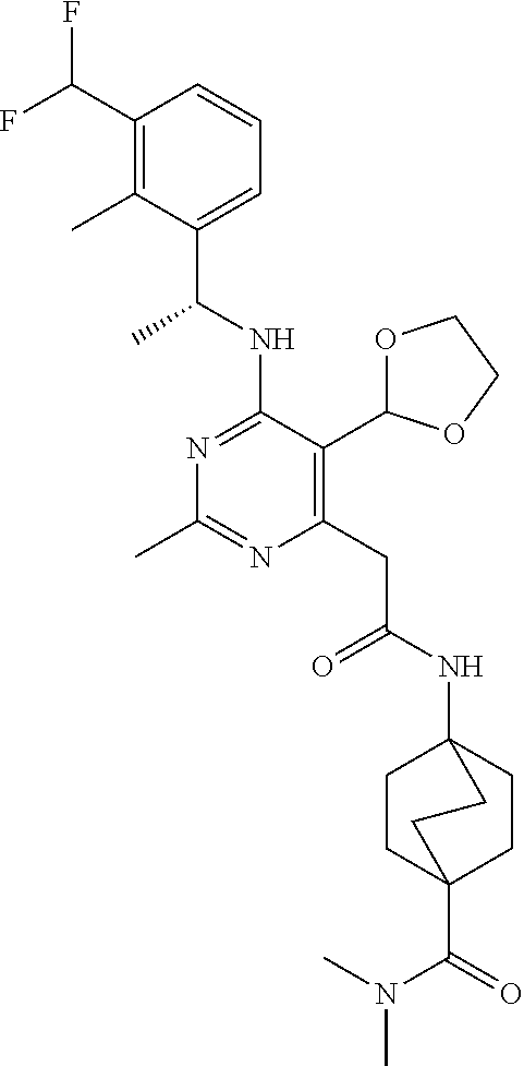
N1=C(NC(C)C2=CC=CC(C(F)F)=C2C)C(C2OCCO2)=C(CC(=O)NC23CCC(C(N(C)C)=O)(CC2)CC3)N=C1C
